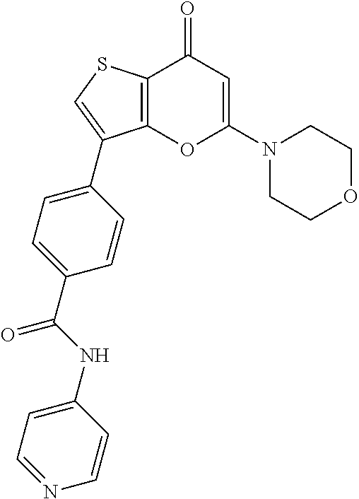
C12=C(SC=C1C1=CC=C(C(NC3=CC=NC=C3)=O)C=C1)C(=O)C=C(N1CCOCC1)O2
